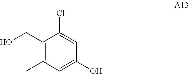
C1(CO)=C(C)C=C(O)C=C1Cl
